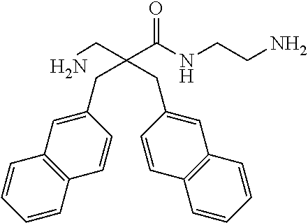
NCCNC(C(CN)(CC1=CC2=C(C=C1)C=CC=C2)CC1=CC2=C(C=C1)C=CC=C2)=O
